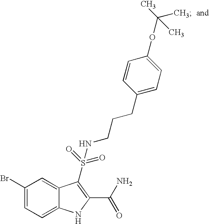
C1=CC(CCCNS(=O)(=O)C2=C(C(=O)N)NC3=CC=C(Br)C=C32)=CC=C1OC(C)(C)C
